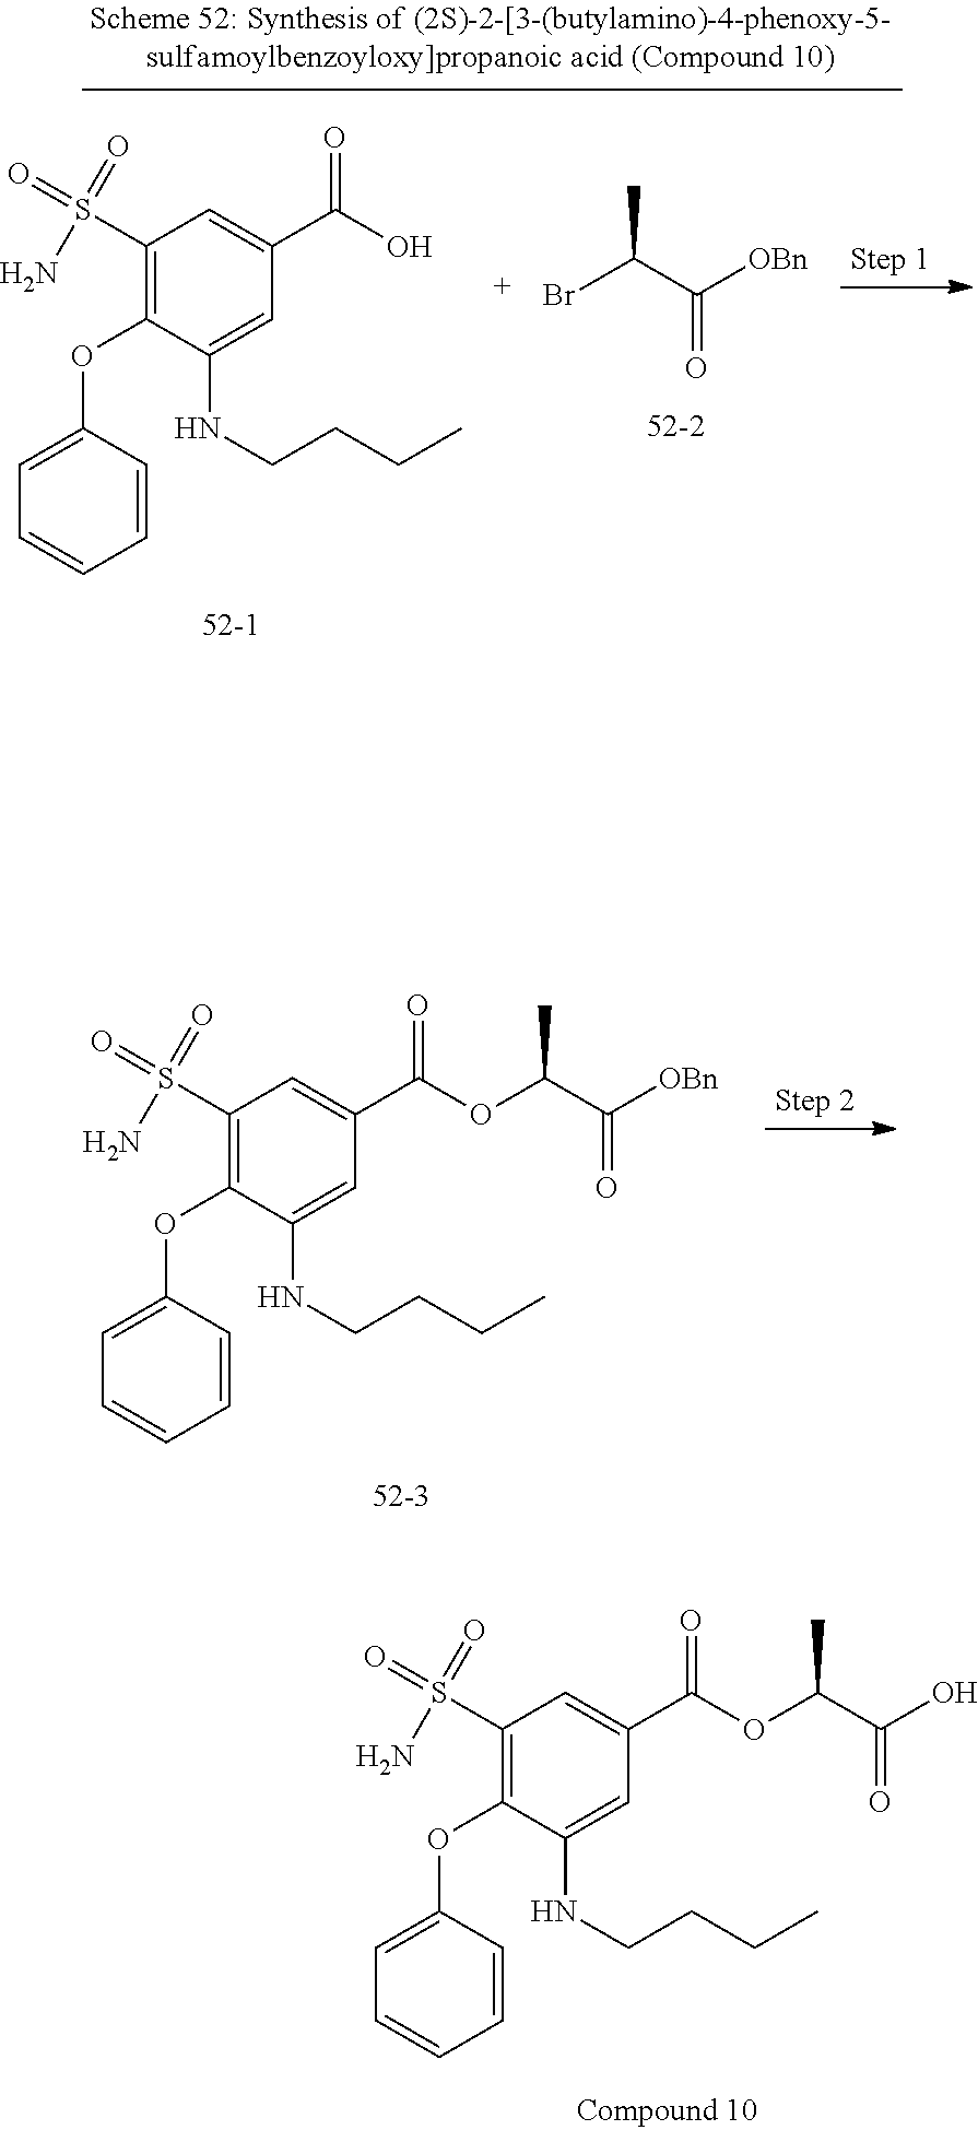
OC(C(OC(C1=CC(S(=O)(N)=O)=C(OC2=CC=CC=C2)C(NCCCC)=C1)=O)C)=O.O=S(N)(=O)C1=C(OC2=CC=CC=C2)C(NCCCC)=CC(C(=O)O)=C1.[OBn]C(C(Br)C)=O.[OBn]C(C(OC(C1=CC(S(=O)(N)=O)=C(OC2=CC=CC=C2)C(NCCCC)=C1)=O)C)=O
